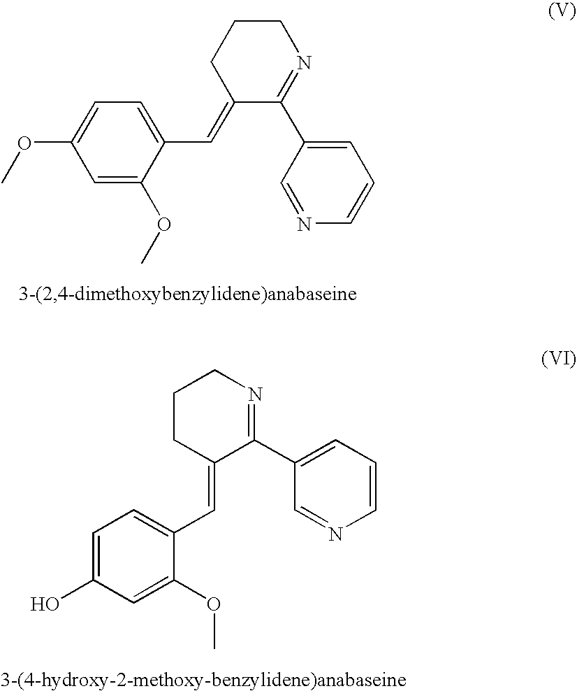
C1=C(OC)C=C(OC)C(C=C2C(C3=CC=CN=C3)=NCCC2)=C1.C1=C(O)C=C(OC)C(C=C2C(C3=CC=CN=C3)=NCCC2)=C1
